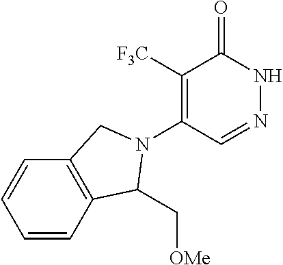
C1([F3C])=C(N2C(C[OMe])C3=C(C=CC=C3)C2)C=NNC1=O
